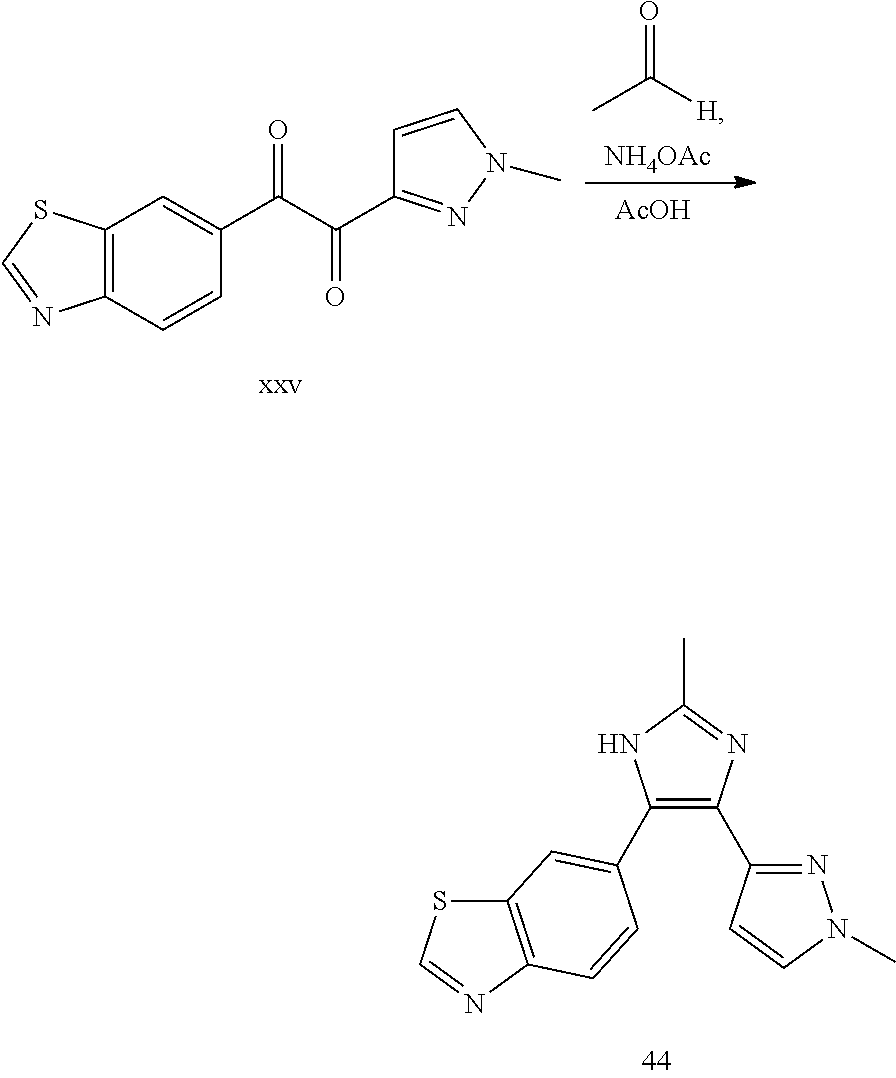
C12=C(C=C(C(C(C3=NN(C)C=C3)=O)=O)C=C1)SC=N2.CC(=O)[H].[NH4OAc].[AcOH].C1(C2=CC3=C(N=CS3)C=C2)=C(C2=NN(C)C=C2)N=C(C)N1
